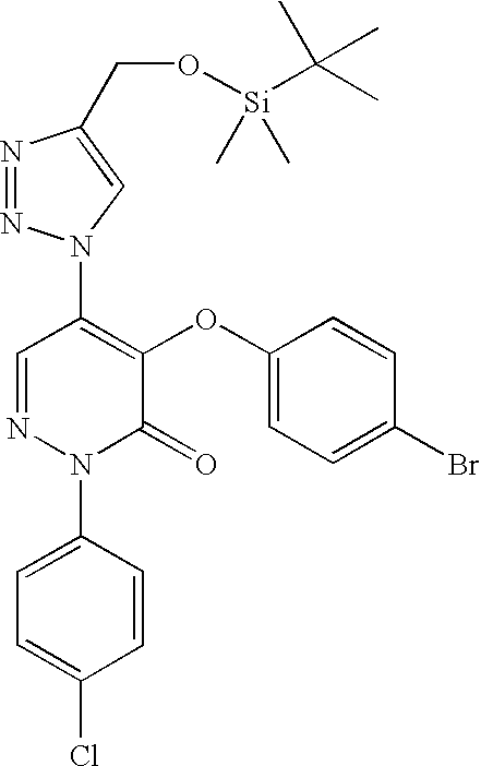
C1(N2N=NC(CO[Si](C(C)(C)C)(C)C)=C2)=C(OC2=CC=C(Br)C=C2)C(=O)N(C2=CC=C(Cl)C=C2)N=C1
